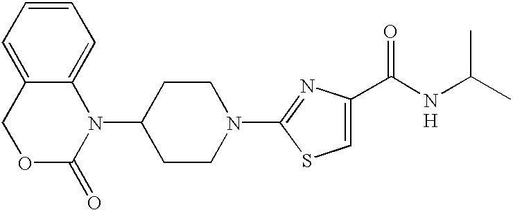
C1(N2C3=CC=CC=C3COC2=O)CCN(C2=NC(C(NC(C)C)=O)=CS2)CC1.[H]
